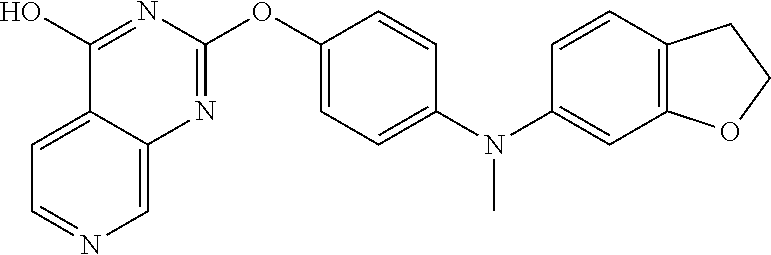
C12=CC=NC=C1N=C(OC1=CC=C(N(C3=CC4=C(C=C3)CCO4)C)C=C1)N=C2O
